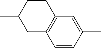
CC1CCC2=C(C1)C=CC(C)=C2
